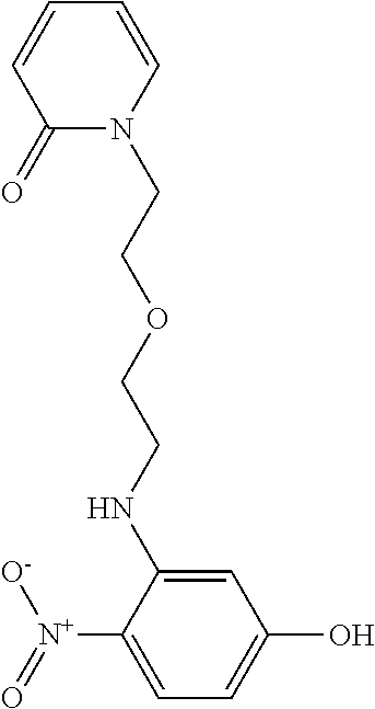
[N+](C1=CC=C(O)C=C1NCCOCCN1C(=O)C=CC=C1)([O-])=O
